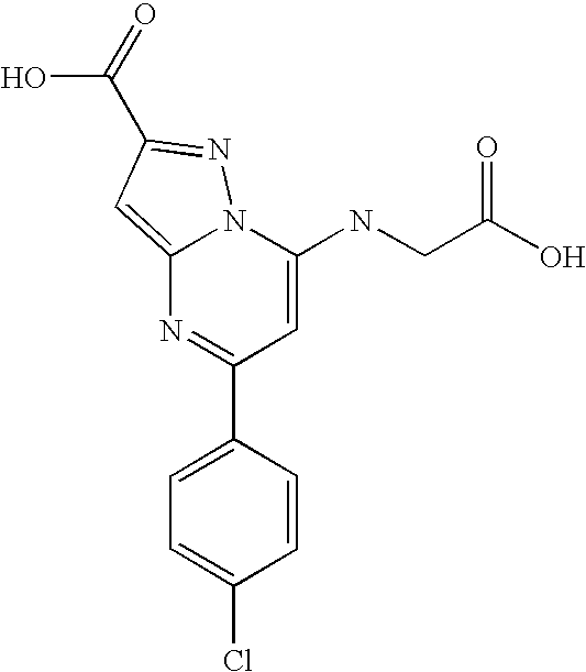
C1(C2=CC=C(Cl)C=C2)=NC2=CC(C(O)=O)=NN2C(NCC(O)=O)=C1
